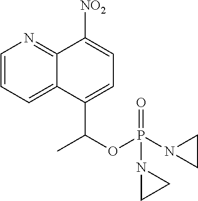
C12=CC=CN=C1C([NO2])=CC=C2C(OP(=O)(N1CC1)N1CC1)C
